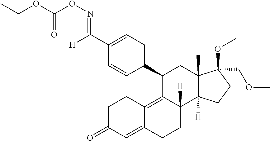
[H]C(C1=CC=C(C2C3=C4C(=CC(=O)CC4)CCC3([H])C3([H])C(C)(C2)C(OC)(COC)CC3)C=C1)=NOC(OCC)=O
